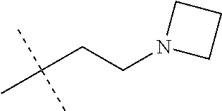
C(C(C)(C)C)CN1CCC1
